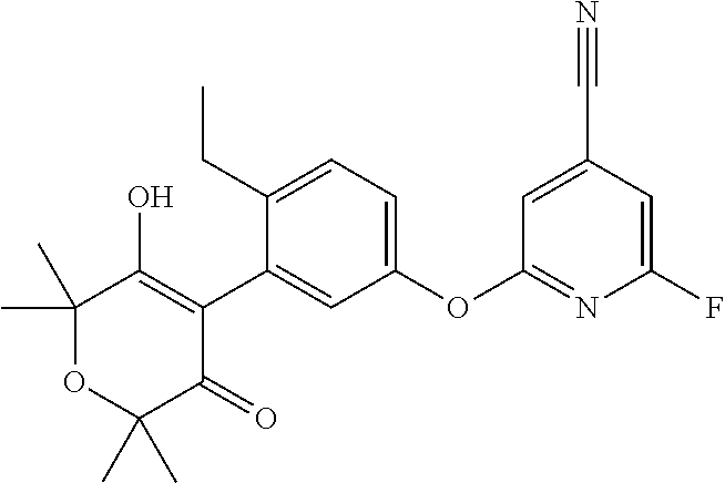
C1(C)(C)OC(C)(C)C(=O)C(C2=CC(OC3=NC(F)=CC(C#N)=C3)=CC=C2CC)=C1O
